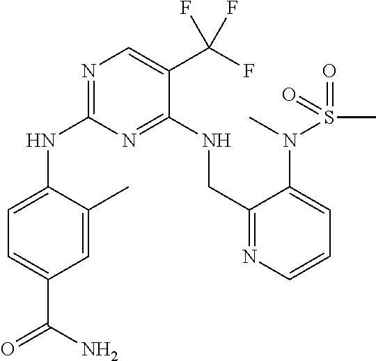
N(C1=NC=C(C(F)(F)F)C(NCC2=NC=CC=C2N(S(=O)(C)=O)C)=N1)C1=CC=C(C(N)=O)C=C1C
